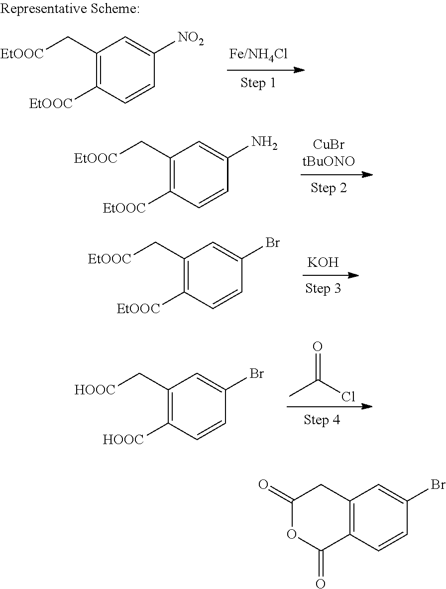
C1(C[EtOOC])=C([EtOOC])C=CC([NO2])=C1.C1(C[EtOOC])=C([EtOOC])C=CC(N)=C1.[KOH].C1(C[EtOOC])=C([EtOOC])C=CC(Br)=C1.CC(Cl)=O.C1(C[HOOC])=C([HOOC])C=CC(Br)=C1.C12=C(C=CC(Br)=C1)C(=O)OC(=O)C2
